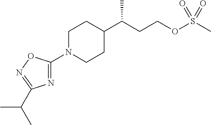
C1(N2CCC(C(CCOS(C)(=O)=O)C)CC2)=NC(C(C)C)=NO1
